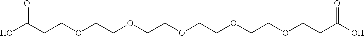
OC(CCOCCOCCOCCOCCOCCC(O)=O)=O
